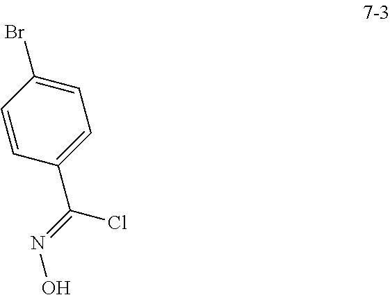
C(C1=CC=C(Br)C=C1)(=NO)Cl
